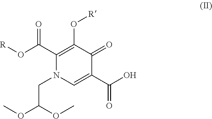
OC(C1=CN(CC(OC)OC)C(C(O[R])=O)=C(O[R])C1=O)=O
